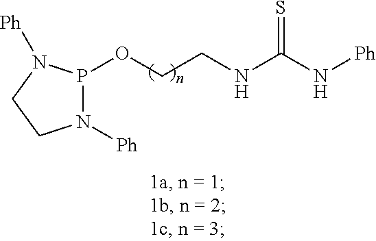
N1([Ph])P(OCCNC(N[Ph])=S)N([Ph])CC1
